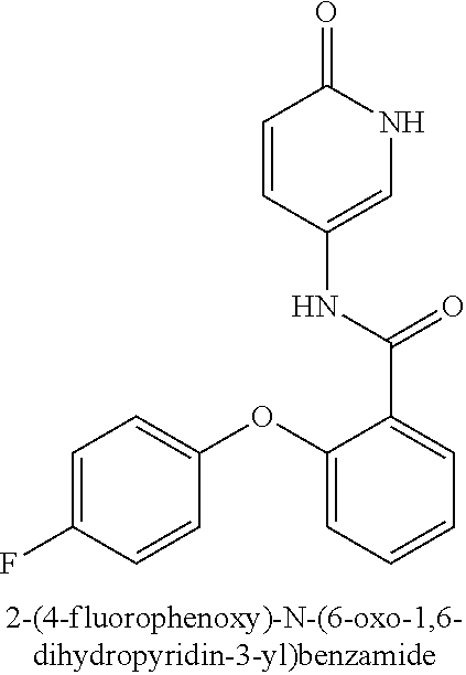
C1=CC(NC(C2=CC=CC=C2OC2=CC=C(F)C=C2)=O)=CNC1=O
